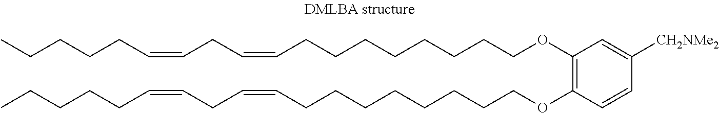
CCCCCC=CCC=CCCCCCCCCOC1=C(OCCCCCCCCC=CCC=CCCCCC)C=CC([CH2NMe2])=C1
